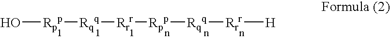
O[Rpp][Rqq][Rrr][Rpp][Rqq][Rrr][H]
